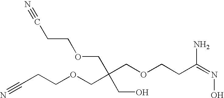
N#CCCOCC(COCCC(N)=NO)(COCCC#N)CO
